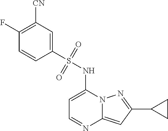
C1=C(NS(C2=CC([CN])=C(F)C=C2)(=O)=O)N2C(=CC(C3CC3)=N2)N=C1
